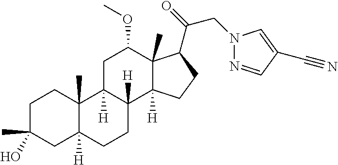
C1C(C)(O)CC2([H])C(C)(C1)C1([H])C([H])(CC2)C2([H])C(C)(C(OC)C1)C(C(CN1N=CC(C#N)=C1)=O)CC2
